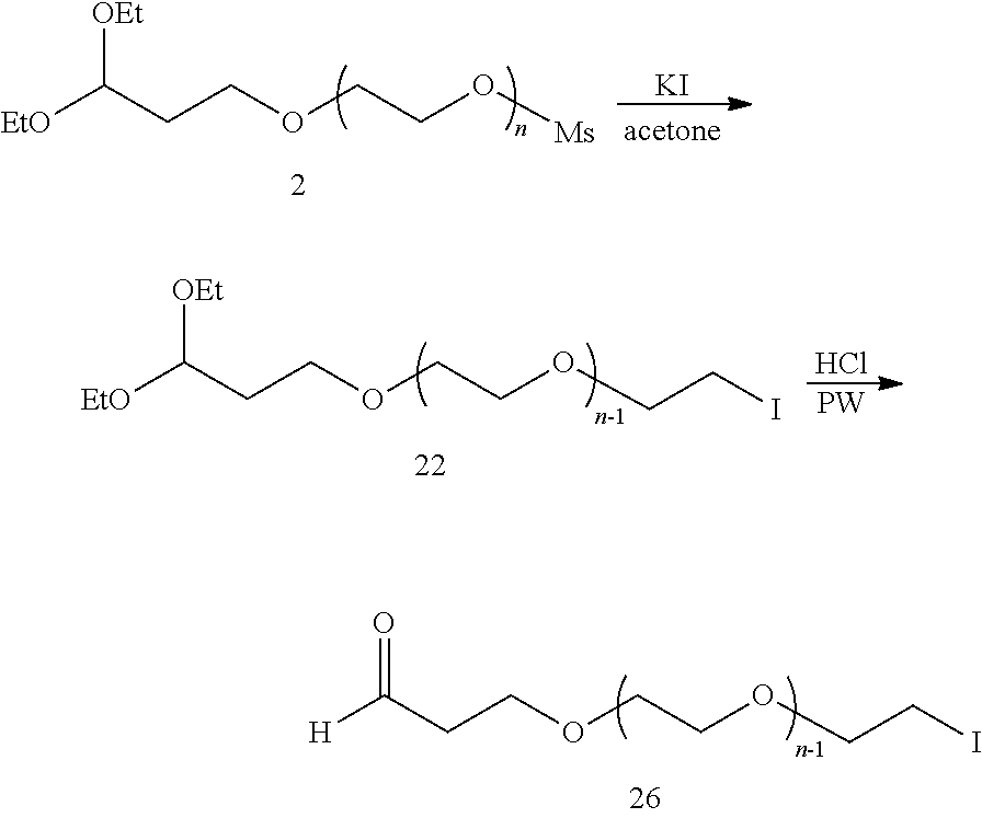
[H]C(CCOCCOCCI)=O.[EtO]C(CCOCCO[Ms])[OEt].[KI].Cl.[PW].[EtO]C(CCOCCOCCI)[OEt]
